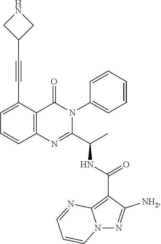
C1=C(C#CC2CNC2)C2=C(C=C1)N=C(C(C)NC(C1=C3N(N=C1[NH2])C=CC=N3)=O)N(C1=CC=CC=C1)C2=O
